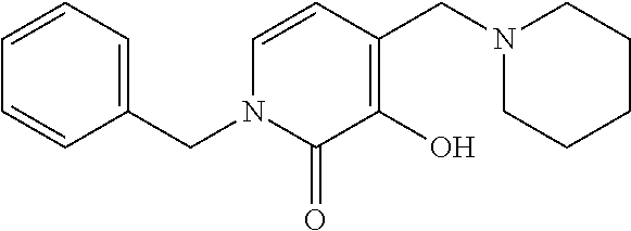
C1=CC(CN2CCCCC2)=C(O)C(=O)N1CC1=CC=CC=C1
